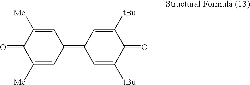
C1(=O)C([Me])=CC(=C2C=C([tBu])C(=O)C([tBu])=C2)C=C1[Me]
